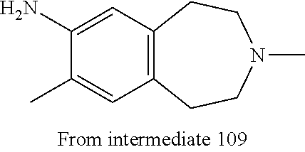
C1(N)=CC2=C(C=C1C)CCN(C)CC2
